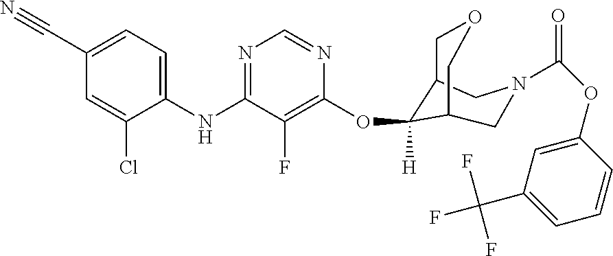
C1(NC2=NC=NC(OC3([H])C4COCC3CN(C(OC3=CC(C(F)(F)F)=CC=C3)=O)C4)=C2F)=CC=C(C#N)C=C1Cl
